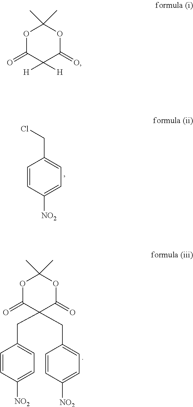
O1C(=O)C(CC2=CC=C([NO2])C=C2)(CC2=CC=C([NO2])C=C2)C(=O)OC1(C)C.C1=CC([NO2])=CC=C1CCl.O1C(=O)C([H])([H])C(=O)OC1(C)C
